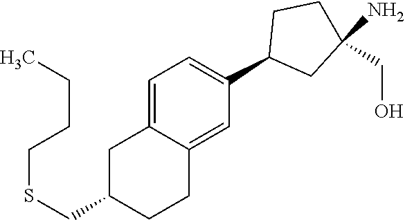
C1=C2C(=CC(C3CC(N)(CO)CC3)=C1)CCC(CSCCCC)C2
